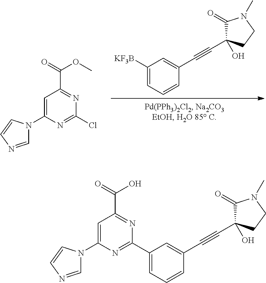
C1(N2C=NC=C2)=CC(C(=O)OC)=NC(Cl)=N1.[KF3B]C1=CC=CC(C#CC2(O)C(=O)N(C)CC2)=C1.C1=C(N2C=NC=C2)N=C(C2=CC=CC(C#CC3(O)C(=O)N(C)CC3)=C2)N=C1C(=O)O
